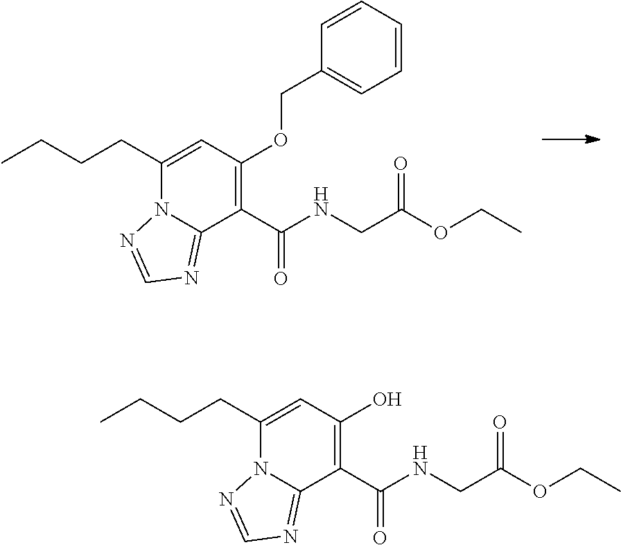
N12C(=NC=N1)C(C(=O)NCC(OCC)=O)=C(OCC1=CC=CC=C1)C=C2CCCC.N12C(=NC=N1)C(C(=O)NCC(OCC)=O)=C(O)C=C2CCCC
